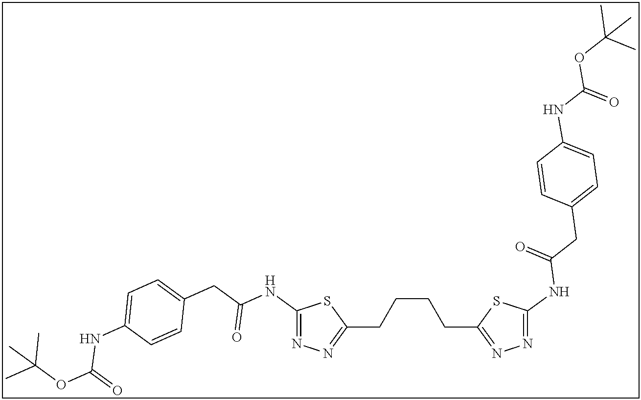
C1(NC(CC2=CC=C(NC(=O)OC(C)(C)C)C=C2)=O)=NN=C(CCCCC2=NN=C(NC(CC3=CC=C(NC(OC(C)(C)C)=O)C=C3)=O)S2)S1
